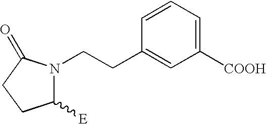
C1(CCN2C([E])CCC2=O)=CC([COOH])=CC=C1
